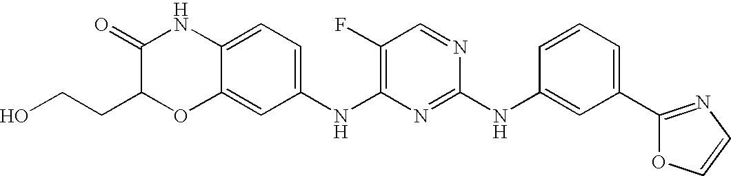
C12=CC=C(NC3=C(F)C=NC(NC4=CC(C5=NC=CO5)=CC=C4)=N3)C=C1OC(CCO)C(=O)N2
